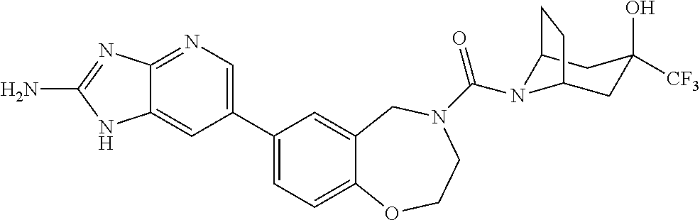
C1(C2=CN=C3C(=C2)NC(N)=N3)=CC=C2C(=C1)CN(C(=O)N1C3CC([CF3])(O)CC1CC3)CCO2
